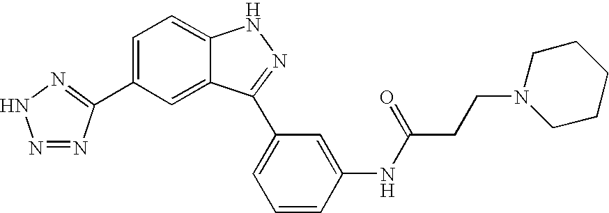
C1(C2=NNN=N2)=CC=C2C(=C1)C(C1=CC=CC(NC(=O)CCN3CCCCC3)=C1)=NN2
